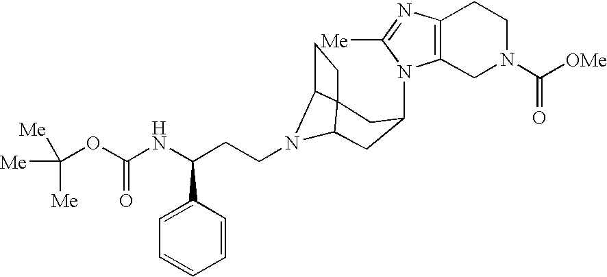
N1(C2CC3N(CCC(NC(OC([Me])([Me])[Me])=O)C4=CC=CC=C4)C4C3(CC4)C2)C2=C(N=C1[Me])CCN(C([OMe])=O)C2
